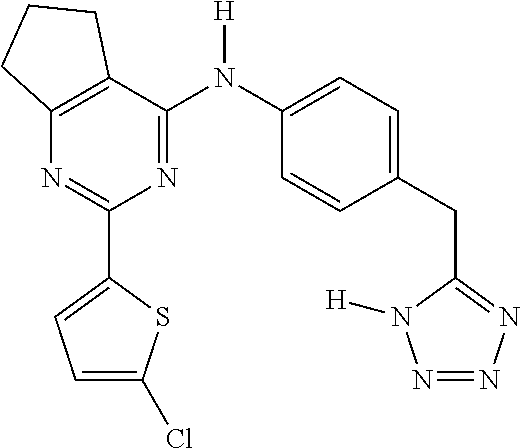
C1(C2=CC=C(Cl)S2)=NC2=C(C(N(C3=CC=C(CC4=NN=NN4[H])C=C3)[H])=N1)CCC2
